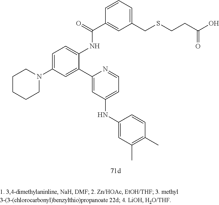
C1=C(N2CCCCC2)C=C(C2=CC(NC3=CC(C)=C(C)C=C3)=CC=N2)C(NC(C2=CC(CSCCC(O)=O)=CC=C2)=O)=C1
